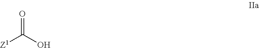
[Z1]C(O)=O
